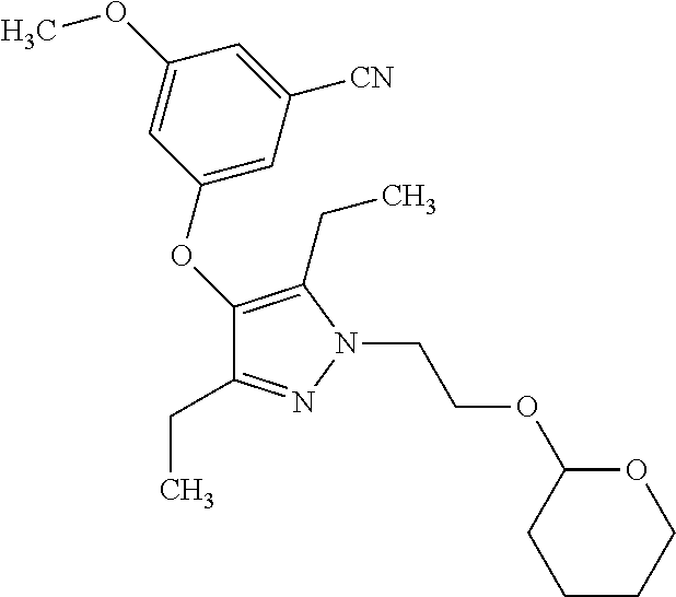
C1(OC2=CC([CN])=CC(OC)=C2)=C(CC)N(CCOC2CCCCO2)N=C1CC
